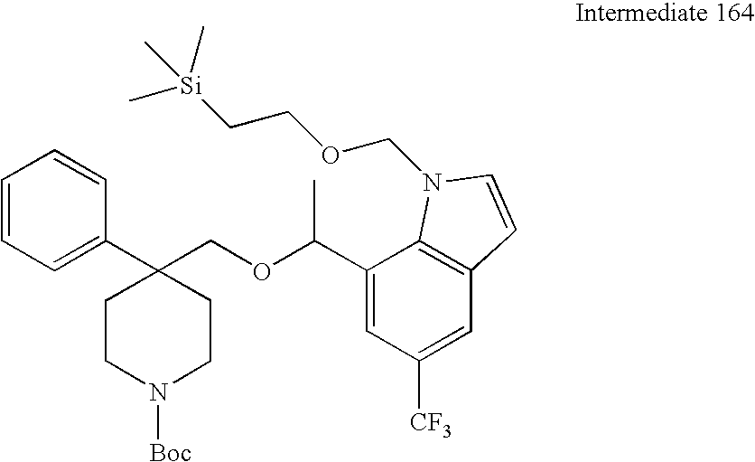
C(C1=CC([CF3])=CC2=C1N(COCC[Si](C)(C)C)C=C2)(OCC1(C2=CC=CC=C2)CCN([Boc])CC1)C
